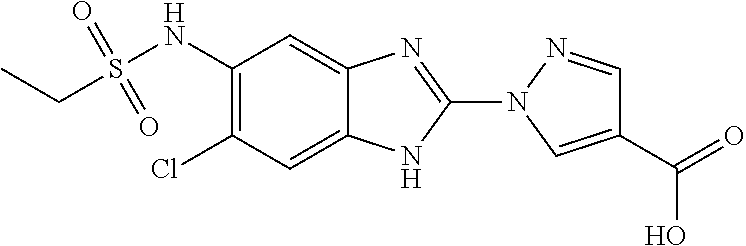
C1(NS(CC)(=O)=O)=C(Cl)C=C2C(=C1)N=C(N1C=C(C(=O)O)C=N1)N2
